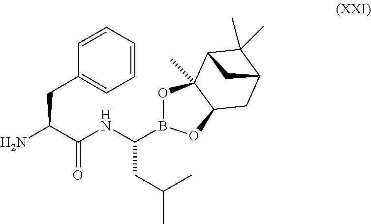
NC(C(NC(B1OC2(C)C(O1)CC1C(C)(C)C2C1)CC(C)C)=O)CC1=CC=CC=C1
